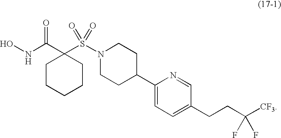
C1CCCCC1(C(NO)=O)S(N1CCC(C2=CC=C(CCC([CF3])(F)F)C=N2)CC1)(=O)=O
